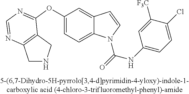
C1(OC2=NC=NC3=C2CNC3)=CC=C2C(=C1)C=CN2C(=O)NC1=CC=C(Cl)C([CF3])=C1
